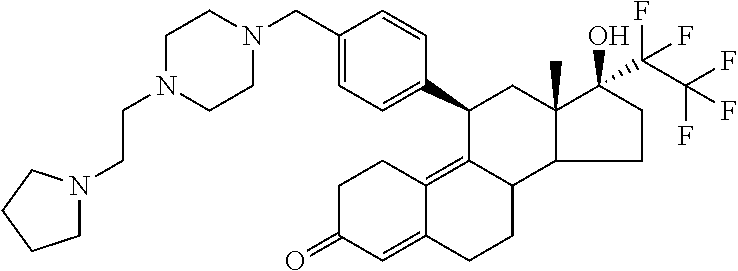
C1C(=O)C=C2C(=C3C(CC2)C2C(C)(CC3C3=CC=C(CN4CCN(CCN5CCCC5)CC4)C=C3)C(O)(C(C(F)(F)F)(F)F)CC2)C1
